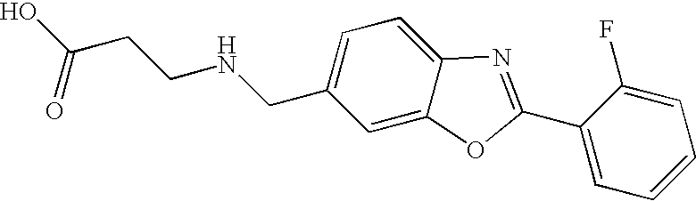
OC(CCNCC1=CC=C2C(=C1)OC(C1=CC=CC=C1F)=N2)=O
